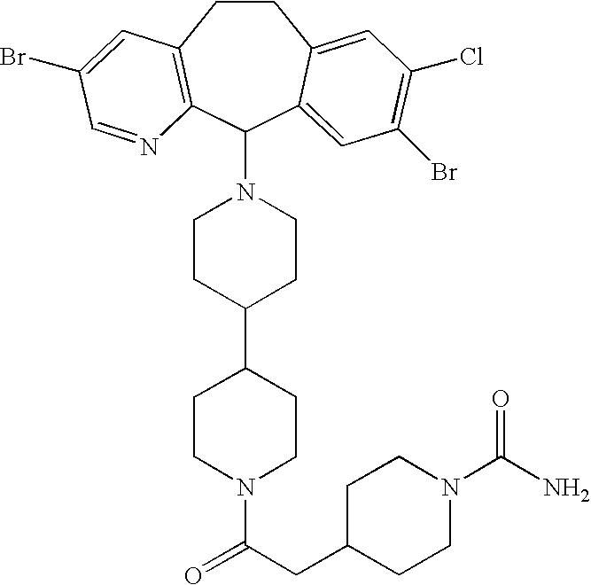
C1CC2=C(C(N3CCC(C4CCN(C(CC5CCN(C(N)=O)CC5)=O)CC4)CC3)C3=CC(Br)=C(Cl)C=C13)N=CC(Br)=C2
